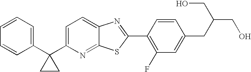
C1=CC=C(C2(C3=CC=C4C(=N3)SC(C3=C(F)C=C(CC(CO)CO)C=C3)=N4)CC2)C=C1
